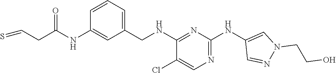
C1=CC=C(CNC2=NC(NC3=CN(CCO)N=C3)=NC=C2Cl)C=C1NC(CC=S)=O
